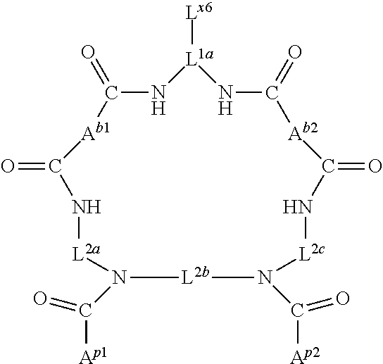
C([Ap1])(=O)N1[L2b]N(C([Ap2])=O)[L2c]NC(=O)[Ab2]C(=O)N[L1a]([Lx6])NC(=O)[Ab1]C(=O)N[L2a]1
